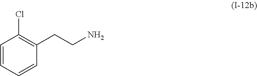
C1=CC=CC(CCN)=C1Cl
